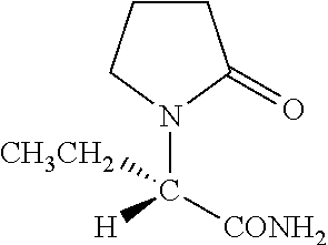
C1CCN(C([CONH2])([H])[CH3CH2])C1=O
